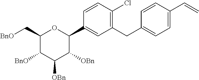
C=CC1=CC=C(CC2=C(Cl)C=CC(C3OC(C[BnO])C([BnO])C([OBn])C3[OBn])=C2)C=C1
